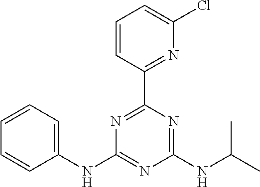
C1(NC2=NC(NC(C)C)=NC(C3=NC(Cl)=CC=C3)=N2)=CC=CC=C1
